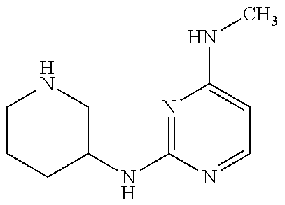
C1CCC(NC2=NC(NC)=CC=N2)CN1
